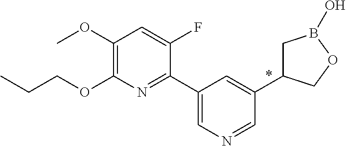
C1(C2=CN=CC(C3CB(O)OC3)=C2)=NC(OCCC)=C(OC)C=C1F
